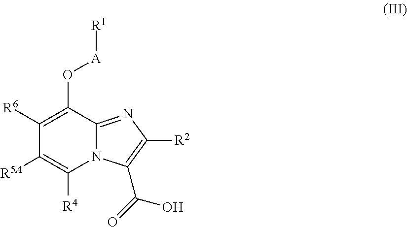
O(C1=C([R6])C([R5A])=C([R4])N2C1=NC([R2])=C2C(=O)O)[A][R1]
